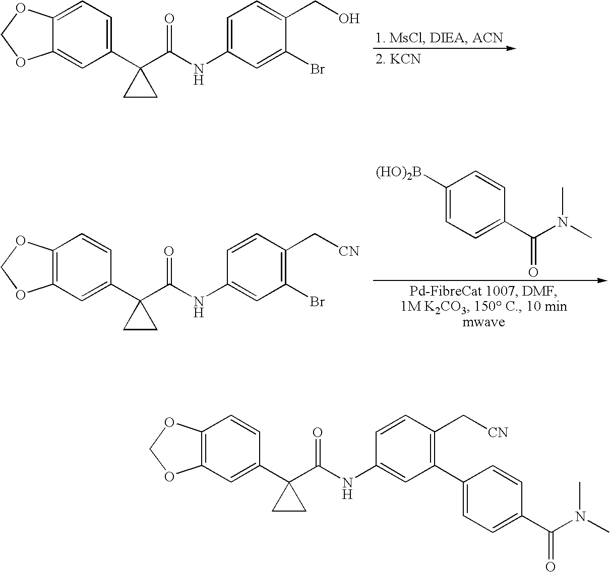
C12=CC(C3(C(NC4=CC=C(CO)C(Br)=C4)=O)CC3)=CC=C1OCO2.C1([(HO)2B])=CC=C(C(N(C)C)=O)C=C1.C12=C(OCO1)C=CC(C1(C(NC3=CC(Br)=C(C[CN])C=C3)=O)CC1)=C2.C12=C(OCO1)C=CC(C1(C(NC3=CC(C4=CC=C(C(N(C)C)=O)C=C4)=C(C[CN])C=C3)=O)CC1)=C2
